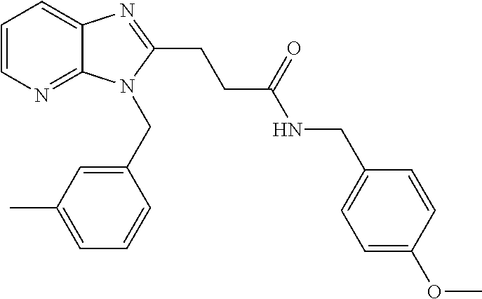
C1=CN=C2C(=C1)N=C(CCC(NCC1=CC=C(OC)C=C1)=O)N2CC1=CC(C)=CC=C1
